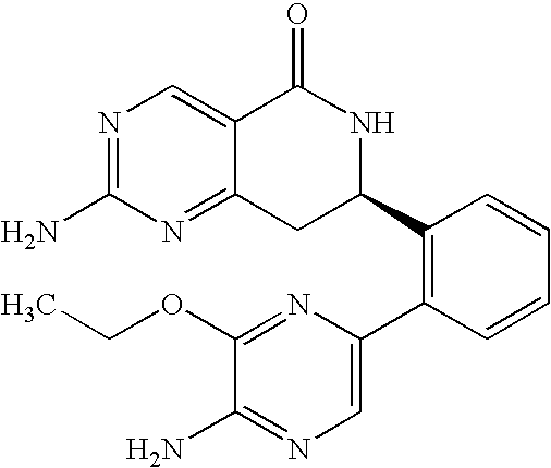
N1=C(N)N=C2C(=C1)C(=O)NC(C1=C(C3=CN=C(N)C(OCC)=N3)C=CC=C1)C2
